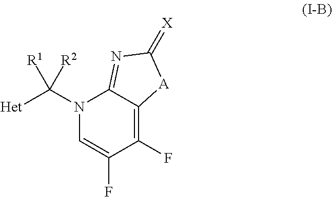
N1(C([Het])([R2])[R1])C=C(F)C(F)=C2C1=NC(=[X])[A]2
